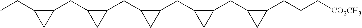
CCC1C(CC2C(CC3C(CC4C(CC5C(CCC[CO2CH3])C5)C4)C3)C2)C1
